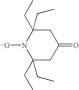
C1C(CC)(CC)N(O)C(CC)(CC)CC1=O
